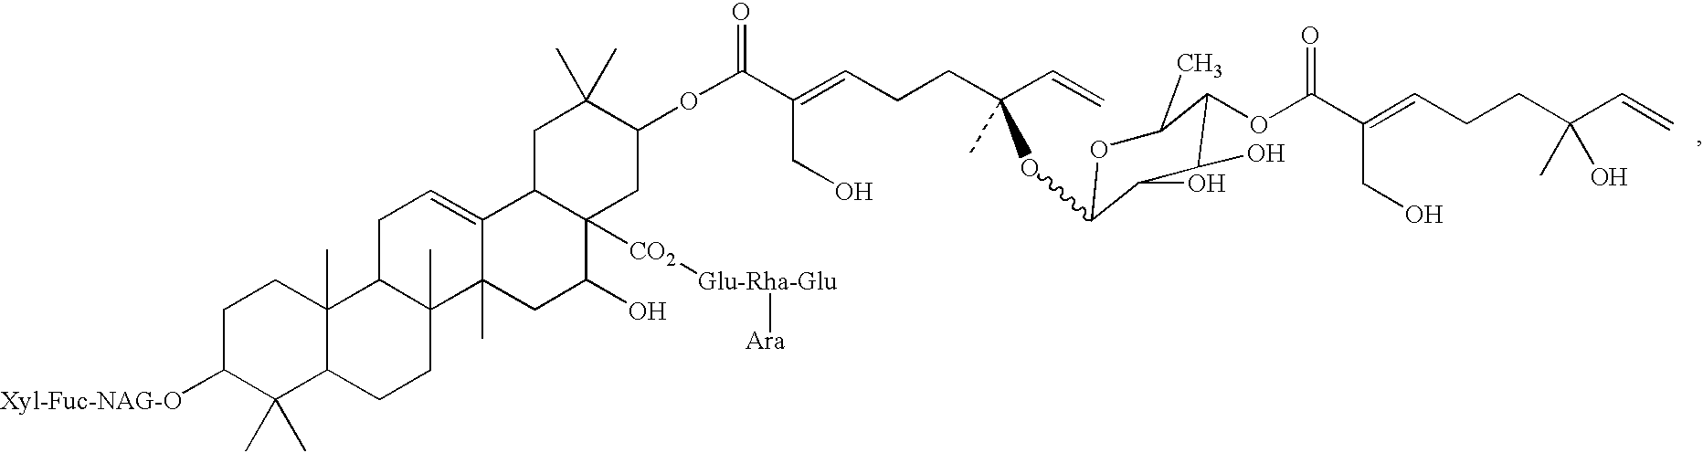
C1CC2(C)C(C(C)(C)C1[Xyl-Fuc-NAG-O])CCC1(C)C2CC=C2C1(C)CC(O)C1([CO2][Glu-Rha-Glu][Ara])C2CC(C)(C)C(OC(C(=CCCC(C=C)(OC2OC(C)C(OC(C(=CCCC(C=C)(C)O)CO)=O)C(O)C2O)C)CO)=O)C1
